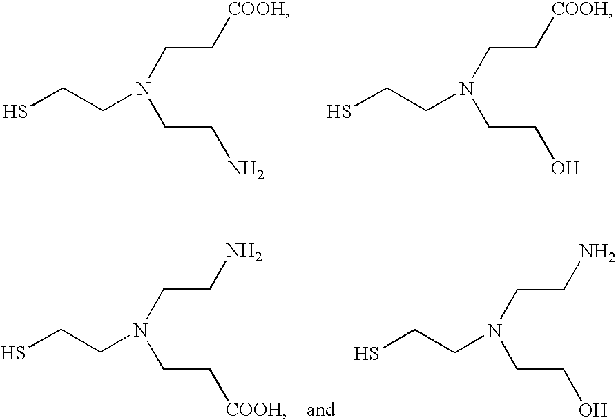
SCCN(CC[COOH])CCN.SCCN(CC[COOH])CCO.SCCN(CCN)CC[COOH].SCCN(CCN)CCO
